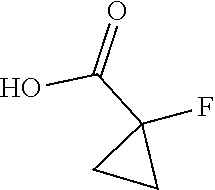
C(C1(F)CC1)(O)=O
